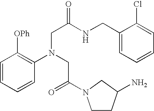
C1=CC=CC(N(CC(=O)N2CCC(N)C2)CC(NCC2=CC=CC=C2Cl)=O)=C1[OPh]
